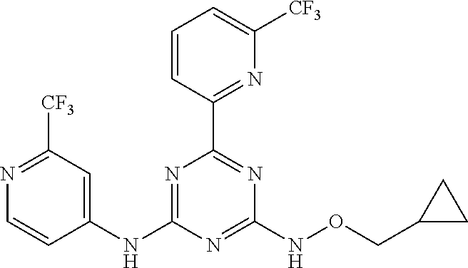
N1=C([CF3])C=C(NC2=NC(C3=NC([CF3])=CC=C3)=NC(NOCC3CC3)=N2)C=C1
